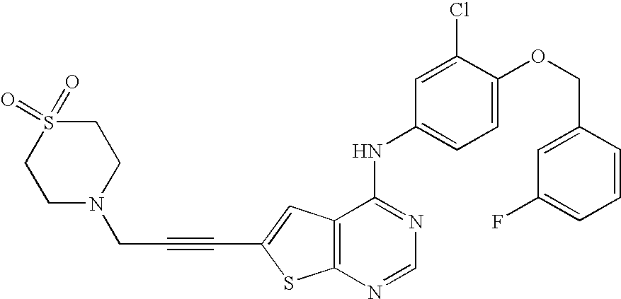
C12=C(C=C(C#CCN3CCS(=O)(=O)CC3)S1)C(NC1=CC=C(OCC3=CC(F)=CC=C3)C(Cl)=C1)=NC=N2
